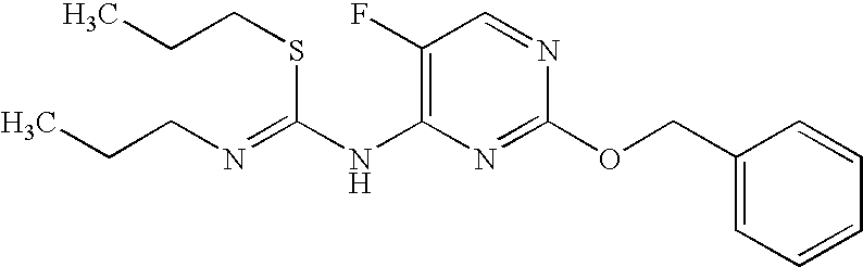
C1(F)=C(NC(=NCCC)SCCC)N=C(OCC2=CC=CC=C2)N=C1
